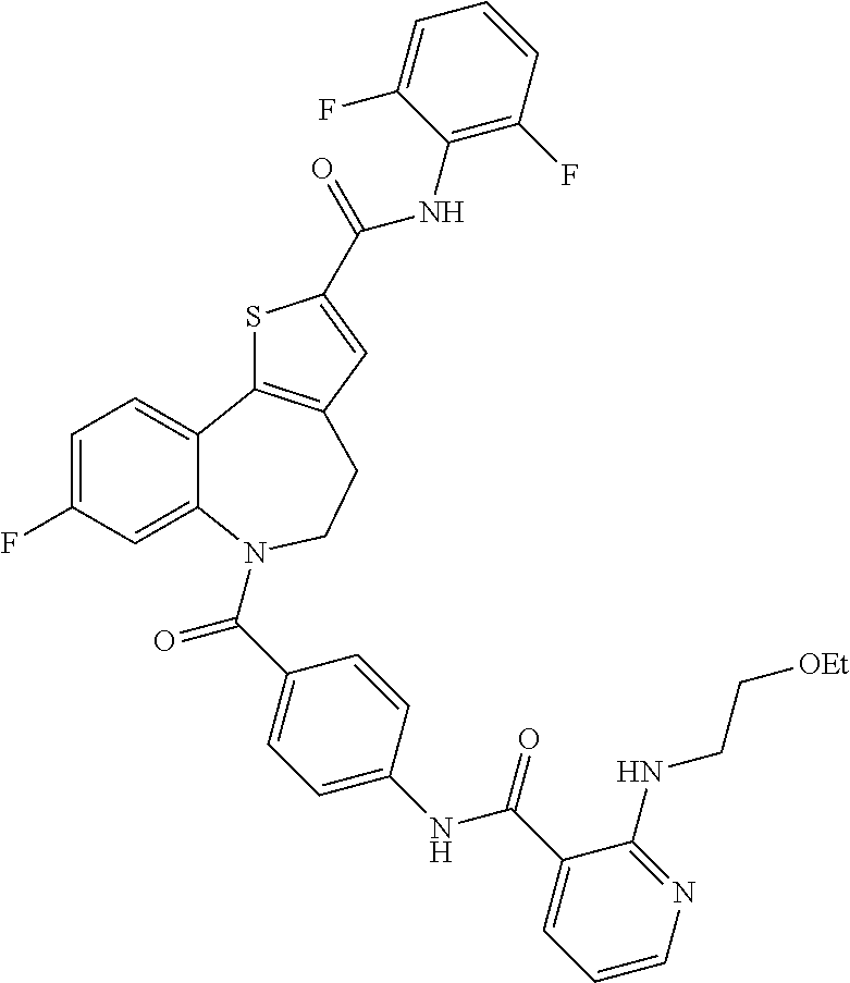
C1=C(F)C=C2C(=C1)C1=C(CCN2C(C2=CC=C(NC(C3=CC=CN=C3NCC[OEt])=O)C=C2)=O)C=C(C(NC2=C(F)C=CC=C2F)=O)S1
